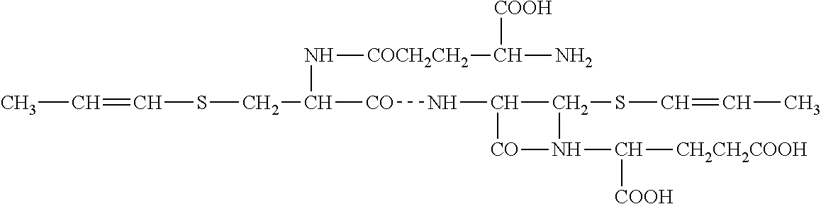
CC=CSCC([CO]NC1C(SC=CC)N(C([CH2CH2COOH])[COOH])[CO]1)N[COCH2CH2]C(N)[COOH]
